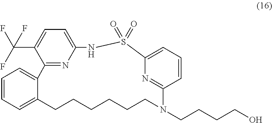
C1=CC=C2C(=C1)C1=NC(=CC=C1C(F)(F)F)NS(=O)(=O)C1=CC=CC(=N1)N(CCCCO)CCCCCC2
